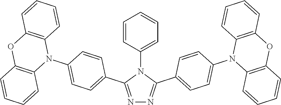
N1=C(C2=CC=C(N3C4=C(OC5=C3C=CC=C5)C=CC=C4)C=C2)N(C2=CC=CC=C2)C(C2=CC=C(N3C4=C(OC5=C3C=CC=C5)C=CC=C4)C=C2)=N1
